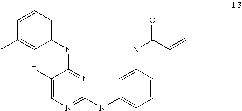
C1=CC=C(NC2=NC(NC3=CC=CC(NC(=O)C=C)=C3)=NC=C2F)C=C1C
